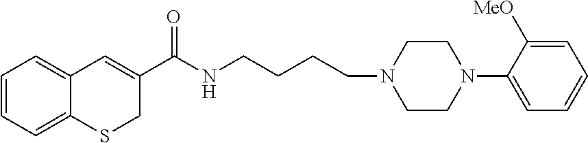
C1=CC=C2C(=C1)C=C(C(NCCCCN1CCN(C3=CC=CC=C3[MeO])CC1)=O)CS2
